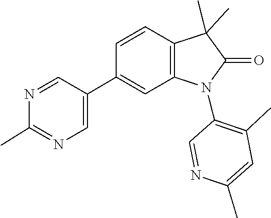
C1(C)=NC=C(C2=CC3=C(C=C2)C(C)(C)C(=O)N3C2=C(C)C=C(C)N=C2)C=N1
